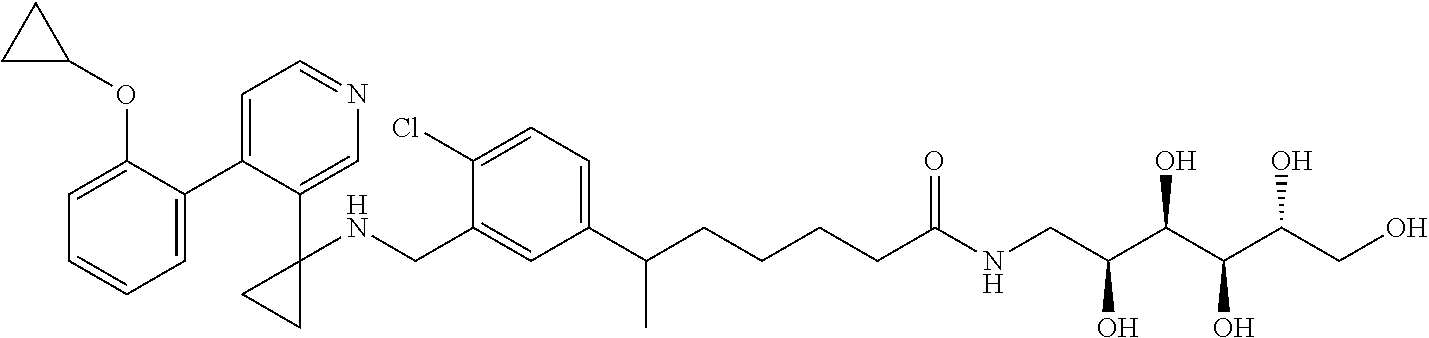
C1(C2=CC=NC=C2C2(NCC3=CC(C(CCCCC(NCC(C(C(C(CO)O)O)O)O)=O)C)=CC=C3Cl)CC2)=CC=CC=C1OC1CC1
